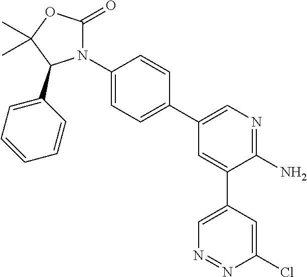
N1(C2=CC=C(C3=CN=C(N)C(C4=CN=NC(Cl)=C4)=C3)C=C2)C(=O)OC(C)(C)C1C1=CC=CC=C1
